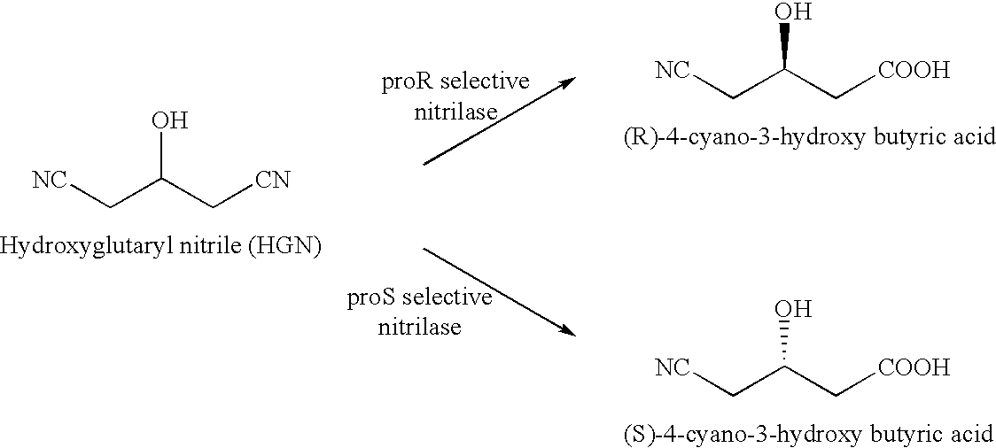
[NC]CC(C[CN])O.[NC]CC(C[COOH])O.[NC]CC(C[COOH])O
